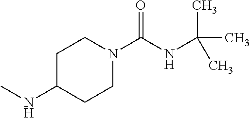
CNC1CCN(C(NC(C)(C)C)=O)CC1
